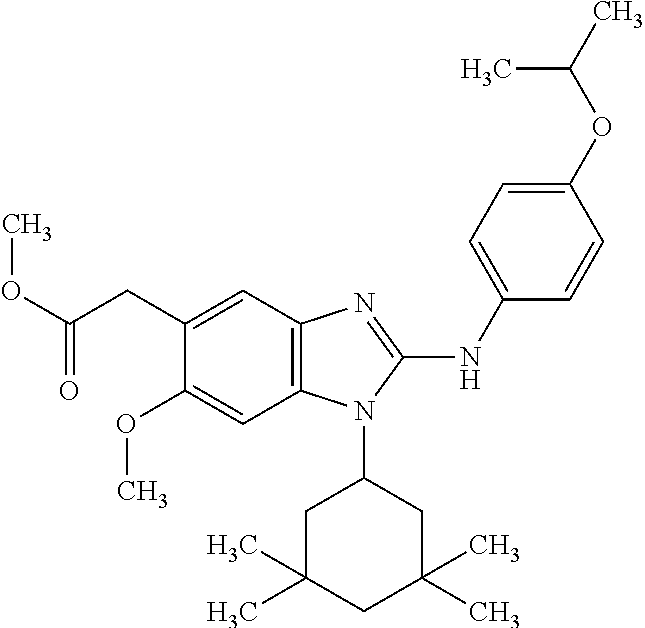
O(C(CC1=CC2=C(C=C1OC)N(C1CC(C)(C)CC(C)(C)C1)C(NC1=CC=C(OC(C)C)C=C1)=N2)=O)C
